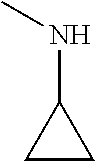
C1CC1NC
